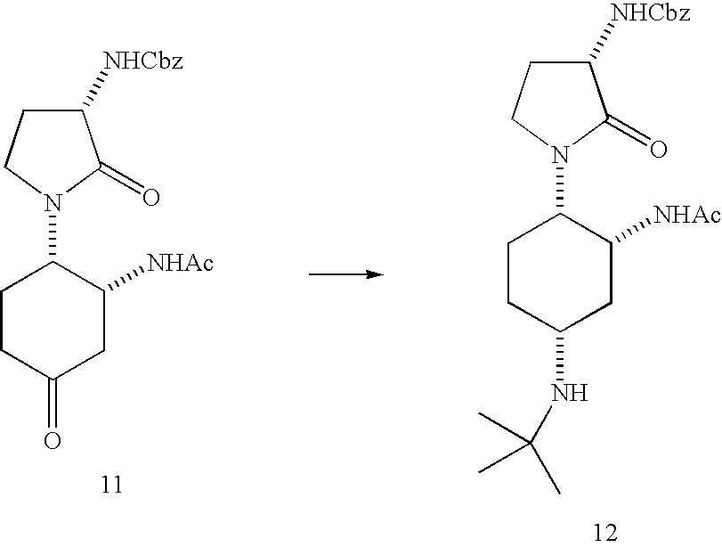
C1CC(NC(C)(C)C)CC([NHAc])C1N1C(=O)C([NHCbz])CC1.C1CC(=O)CC([NHAc])C1N1C(=O)C([NHCbz])CC1
